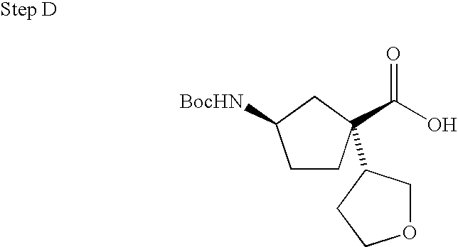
C1CC(C(=O)O)(C2COCC2)CC1[BocHN]
